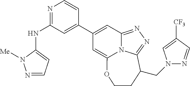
N1=CC=C(NC2=NC=CC(C3=CC4=NN=C5N4C(=C3)OCCC5CN3N=CC([CF3])=C3)=C2)N1[Me]
